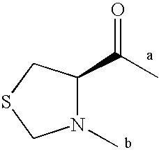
N1(C)C(C(=O)C)CSC1
